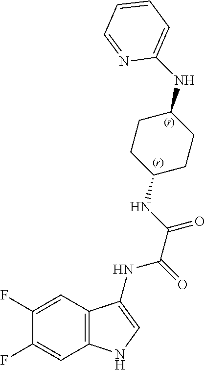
C12=C(C=C(F)C(F)=C1)NC=C2NC(=O)C(=O)NC1CCC(NC2=CC=CC=N2)CC1
